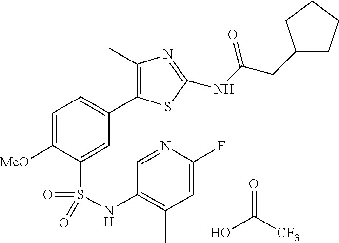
C1(C)=C(C2=CC=C([MeO])C(S(=O)(=O)NC3=C(C)C=C(F)N=C3)=C2)SC(NC(=O)CC2CCCC2)=N1.OC([CF3])=O
